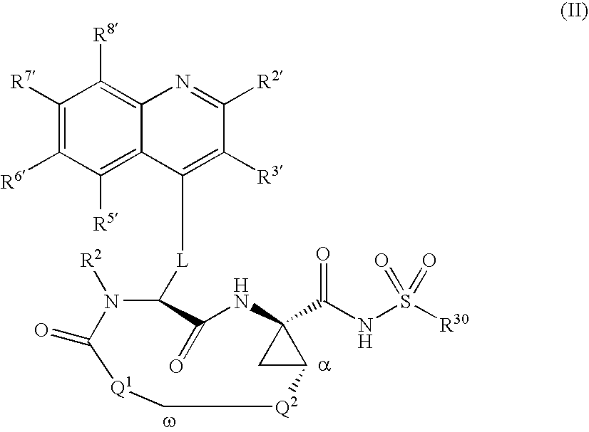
C1(=O)NC2(C(NS([R30])(=O)=O)=O)CC2[Q2]C[Q1]C(=O)N([R2])C1[L]C1=C([R3])C([R2])=NC2=C([R8])C([R7])=C([R6])C([R5])=C12
